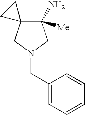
C1(N)([Me])C2(CN(CC3=CC=CC=C3)C1)CC2
